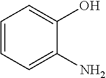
C1=CC=C(N)C(O)=C1
